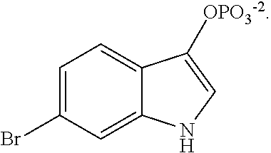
C1=C(Br)C=C2C(=C1)C([OPO3-2])=CN2
